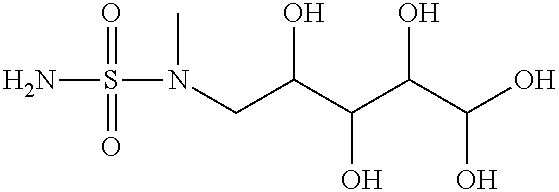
NS(=O)(=O)N(CC(C(C(C(O)O)O)O)O)C
